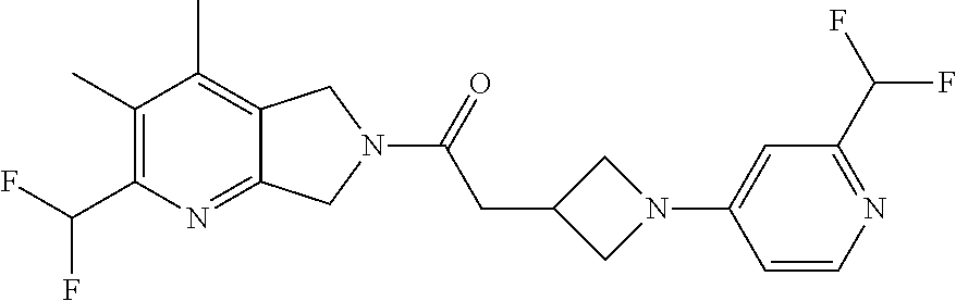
C1(C)=C(C(F)F)N=C2C(=C1C)CN(C(=O)CC1CN(C3=CC(C(F)F)=NC=C3)C1)C2
